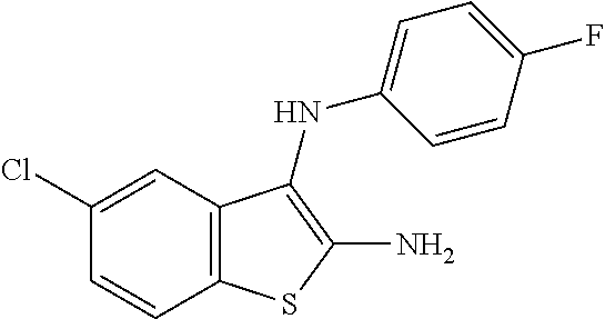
C1=CC2=C(C=C1Cl)C(NC1=CC=C(F)C=C1)=C(N)S2
